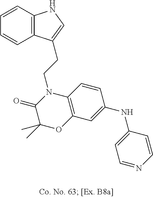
C1=CC2=C(C=C1)C(CCN1C(=O)C(C)(C)OC3=C1C=CC(NC1=CC=NC=C1)=C3)=CN2
